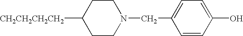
[CH2CH2CH2CH2]C1CCN(CC2=CC=C(O)C=C2)CC1
